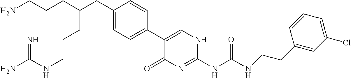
C1(C2=CC=C(CC(CCCN)CCCNC(N)=N)C=C2)=CNC(NC(NCCC2=CC(Cl)=CC=C2)=O)=NC1=O
